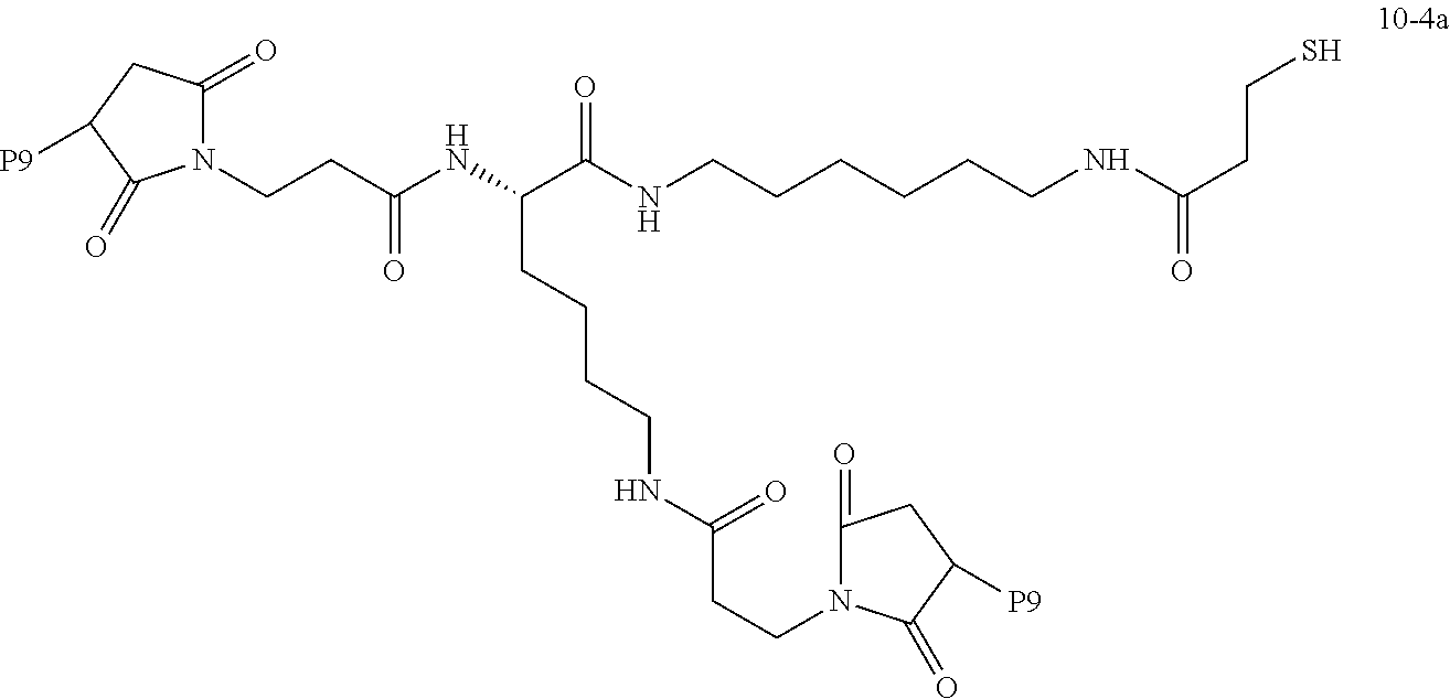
N1(CCC(NC(C(NCCCCCCNC(CCS)=O)=O)CCCCNC(CCN2C(=O)CC([P9])C2=O)=O)=O)C(=O)CC([P9])C1=O
